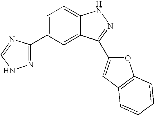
C1(C2=NNC=N2)=CC=C2C(=C1)C(C1=CC3=C(O1)C=CC=C3)=NN2
